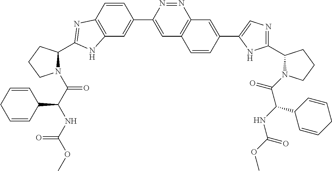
C12=C(C=CC(C3=CC4=C(N=N3)C=C(C3=CN=C(C5N(C(C(NC(=O)OC)C6C=CCC=C6)=O)CCC5)N3)C=C4)=C1)N=C(C1N(C(C(NC(OC)=O)C3C=CCC=C3)=O)CCC1)N2
